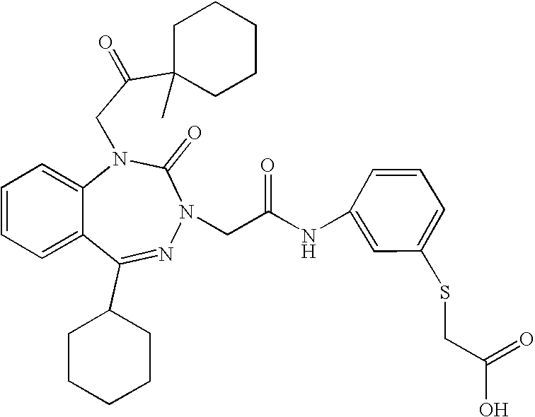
C1=CC=C2C(=C1)N(CC(C1(C)CCCCC1)=O)C(=O)N(CC(NC1=CC(SCC(=O)O)=CC=C1)=O)N=C2C1CCCCC1
